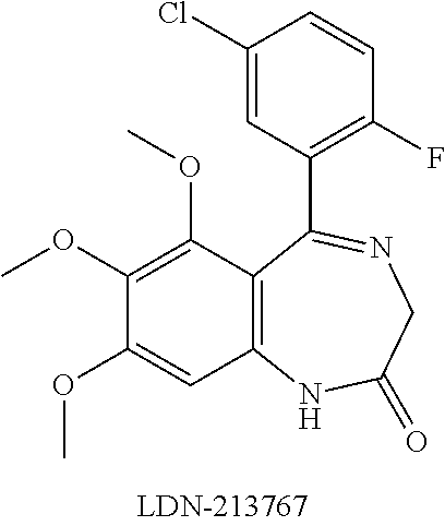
C12=C(C(OC)=C(OC)C(OC)=C1)C(C1=C(F)C=CC(Cl)=C1)=NCC(=O)N2
